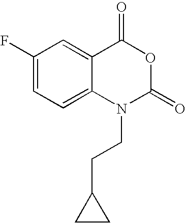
C1(F)=CC=C2C(=C1)C(=O)OC(=O)N2CCC1CC1
